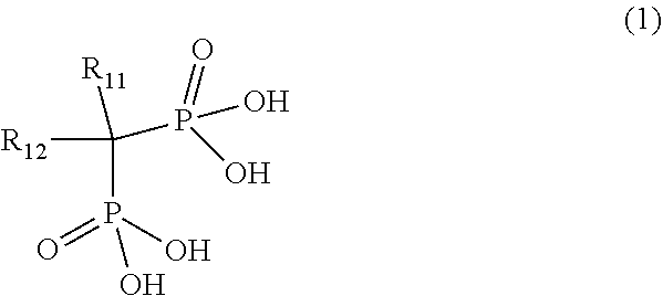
OP(=O)(C([R11])([R12])P(O)(=O)O)O
